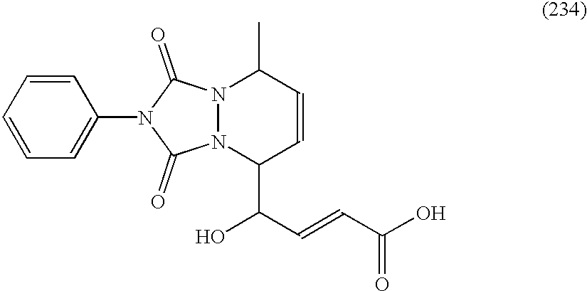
C1=CC=CC=C1N1C(=O)N2N(C1=O)C(C)C=CC2C(O)C=CC(O)=O
